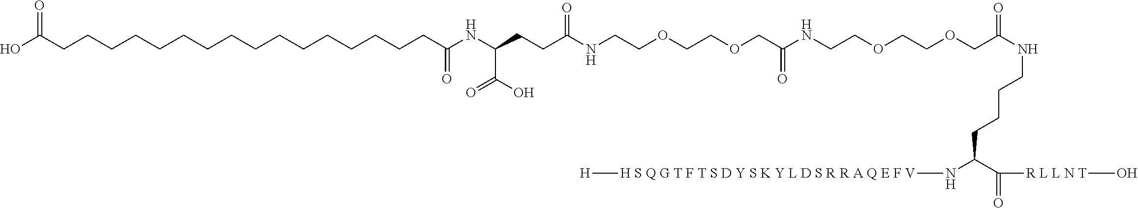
N(CCOCCOCC(=O)NCCCCC(N[H S Q G T F T S D Y S K Y L D S R R A Q E F V][H])C([R L L N T]O)=O)C(COCCOCCNC(CCC(NC(CCCCCCCCCCCCCCCCC(O)=O)=O)C(O)=O)=O)=O
